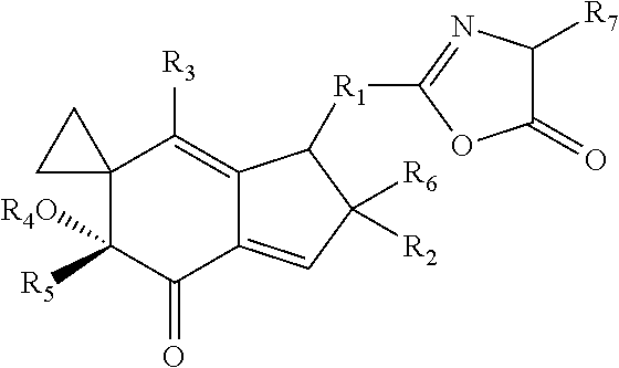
C12(C([R4O])([R5])C(=O)C3=CC([R2])([R6])C([R1]C4=NC([R7])C(=O)O4)C3=C1[R3])CC2
